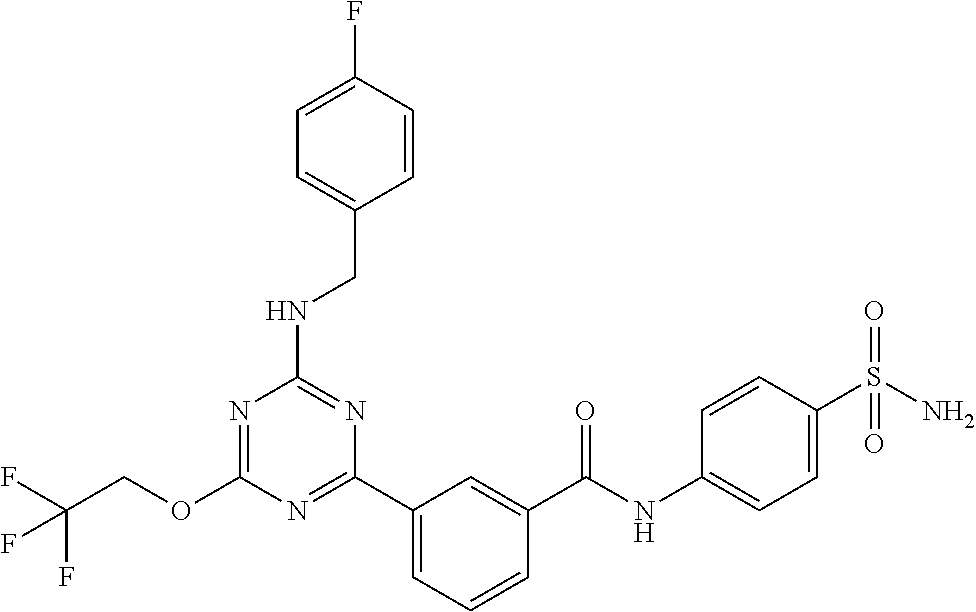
O(C1=NC(NCC2=CC=C(F)C=C2)=NC(C2=CC=CC(C(NC3=CC=C(S(N)(=O)=O)C=C3)=O)=C2)=N1)CC(F)(F)F
